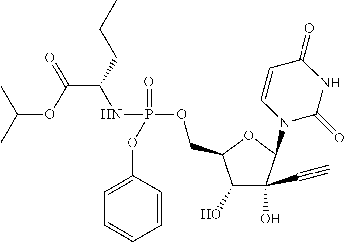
C1(O)C(C#C)(O)C(N2C(=O)NC(=O)C=C2)OC1COP(NC(C(OC(C)C)=O)CCC)(=O)OC1=CC=CC=C1
